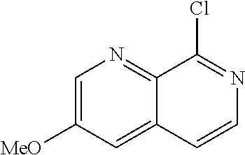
C1=C([MeO])C=C2C(=N1)C(Cl)=NC=C2
